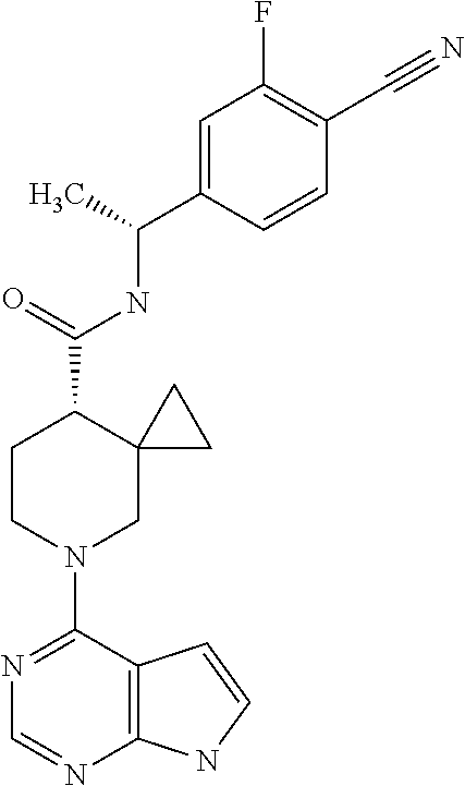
N1=C(N2CC3(C(C(=O)NC(C4=CC(F)=C(C#N)C=C4)C)CC2)CC3)C2=C(N=C1)NC=C2
